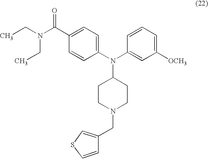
CCN(CC)C(C1=CC=C(N(C2=CC([OCH3])=CC=C2)C2CCN(CC3=CSC=C3)CC2)C=C1)=O
